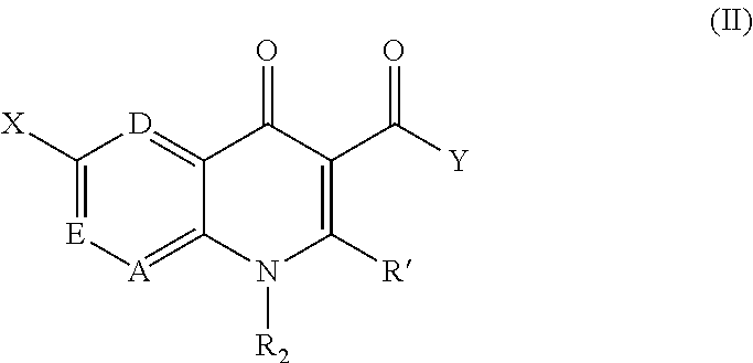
C1([X])=[E][A]=C2C(=[D]1)C(=O)C(C([Y])=O)=C([R])N2[R2]
